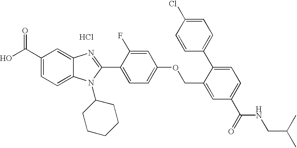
OC(C1=CC=C2C(=C1)N=C(C1=CC=C(OCC3=CC(C(=O)NCC(C)C)=CC=C3C3=CC=C(Cl)C=C3)C=C1F)N2C1CCCCC1)=O.Cl
